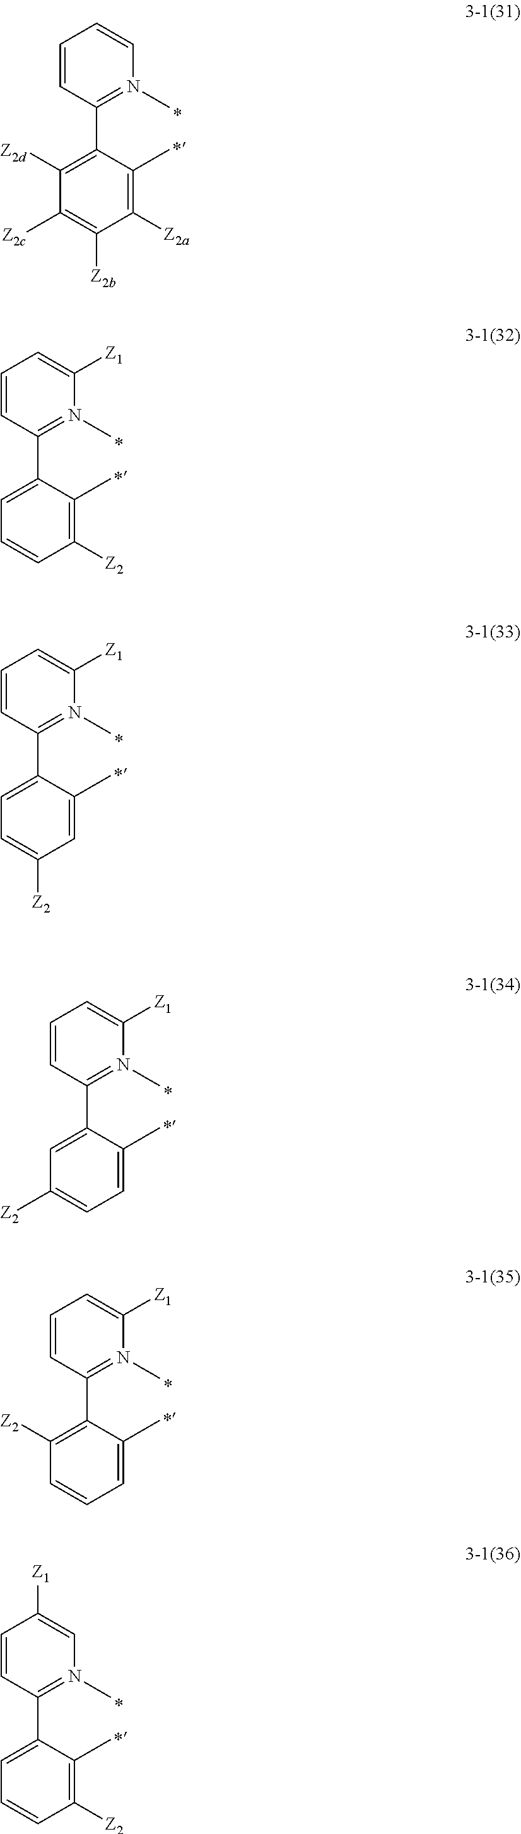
C1=CC(C2=C([Z2d])C([Z2c])=C([Z2b])C([Z2a])=C2C)=N(C)C=C1.C1=CC(C2=CC=CC([Z2])=C2C)=N(C)C([Z1])=C1.C1=CC(C2=CC=C([Z2])C=C2C)=N(C)C([Z1])=C1.C1=CC(C2=CC([Z2])=CC=C2C)=N(C)C([Z1])=C1.C1=CC(C2=C([Z2])C=CC=C2C)=N(C)C([Z1])=C1.C1=CC(C2=CC=CC([Z2])=C2C)=N(C)C=C1[Z1]
